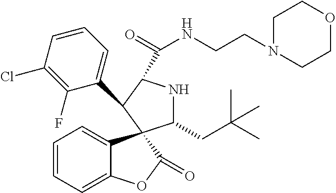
C1=C2C(=CC=C1)C1(C(=O)O2)C(CC(C)(C)C)NC(C(=O)NCCN2CCOCC2)C1C1=CC=CC(Cl)=C1F
